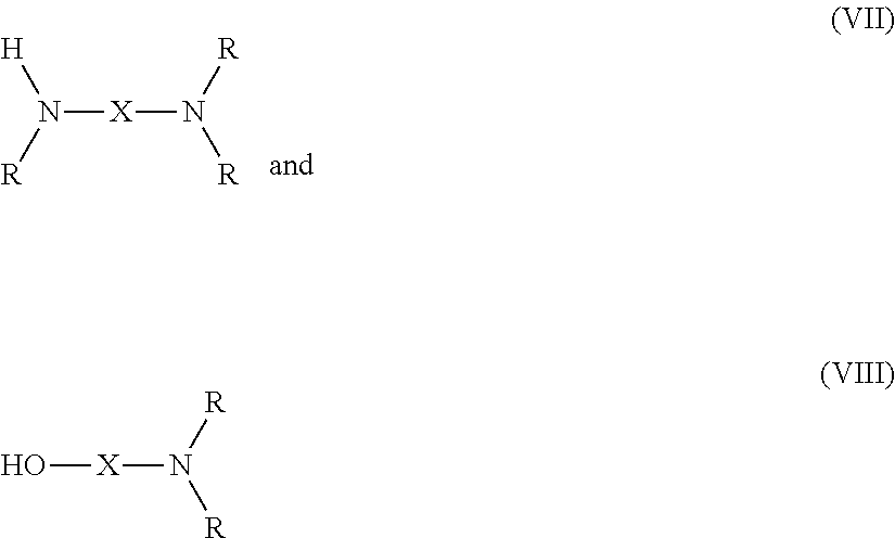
[H]N([R])[X]N([R])[R].O[X]N([R])[R]
